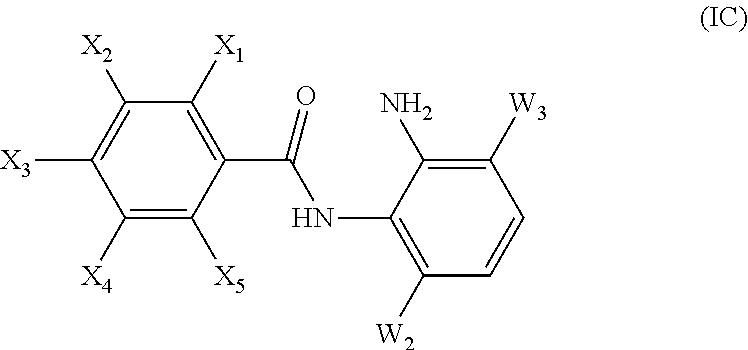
C1(C(=O)NC2=C([W2])C=CC([W3])=C2N)=C([X1])C([X2])=C([X3])C([X4])=C1[X5]
